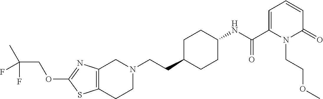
C12=C(CCN(CCC3CCC(NC(C4=CC=CC(=O)N4CCOC)=O)CC3)C1)SC(OCC(C)(F)F)=N2
